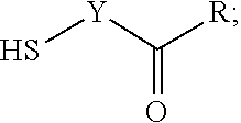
C(=O)([Y]S)[R]
